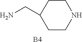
[B4].C(C1CCNCC1)N
